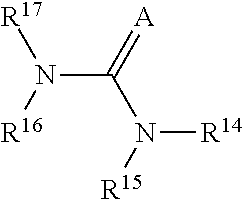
N(C(N([R15])[R14])=[A])([R16])[R17]
